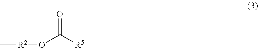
O(C([R5])=O)[R2]C
